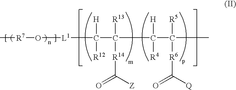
C[R7]O[L1]C(C([R13])([R14]C(=O)[Z])C(C(C)([R5])[R6]C(=O)[Q])([H])[R4])([H])[R12]
